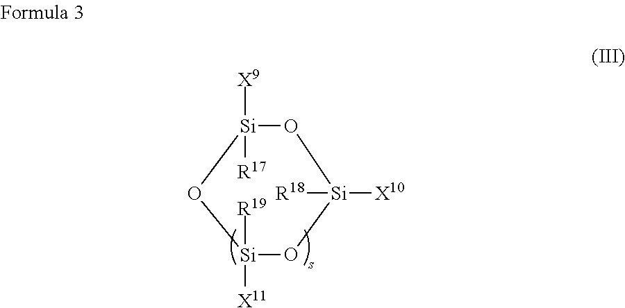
O1[Si]([X9])([R17])O[Si]([X11])([R19])O[Si]1([X10])[R18]
